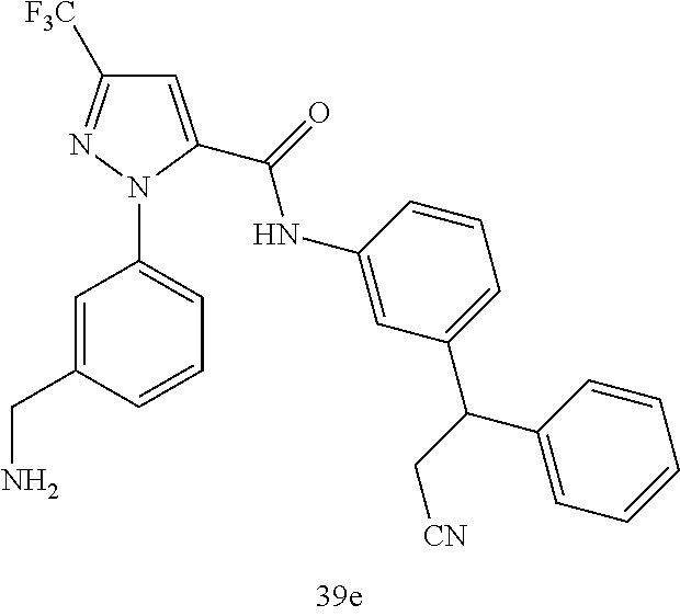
C1=C(C(=O)NC2=CC(C(C[CN])C3=CC=CC=C3)=CC=C2)N(C2=CC=CC(CN)=C2)N=C1[F3C]
